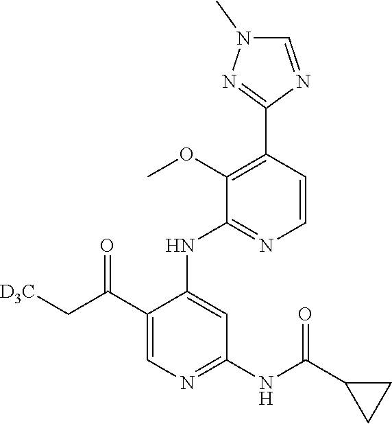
C1=CC(C2=NN(C)C=N2)=C(OC)C(NC2=CC(NC(=O)C3CC3)=NC=C2C(C[D3C])=O)=N1
